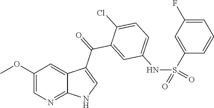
C1(OC)=CN=C2C(=C1)C(C(=O)C1=CC(NS(C3=CC(F)=CC=C3)(=O)=O)=CC=C1Cl)=CN2
